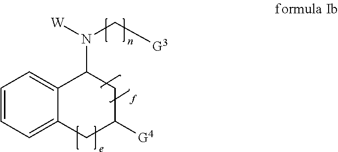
C1=CC=C2C(=C1)C(N([W])C[G3])CC([G4])C2
